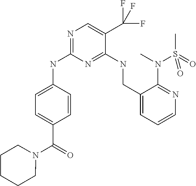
C1=C(NC2=NC=C(C(F)(F)F)C(NCC3=CC=CN=C3N(C)S(C)(=O)=O)=N2)C=CC(C(=O)N2CCCCC2)=C1
